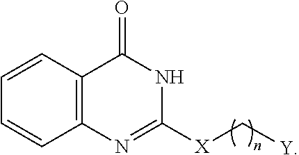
C12=C(N=C([X]C[Y])NC1=O)C=CC=C2
